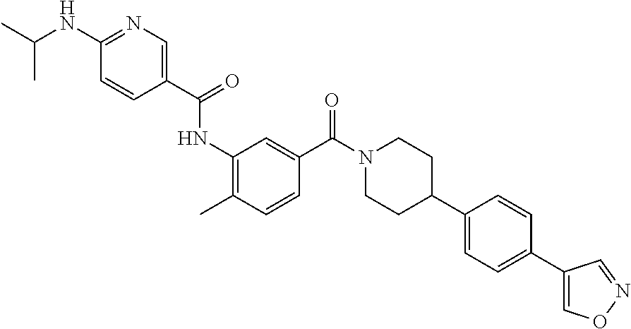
N(C1=NC=C(C(=O)NC2=C(C)C=CC(C(N3CCC(C4=CC=C(C5=CON=C5)C=C4)CC3)=O)=C2)C=C1)C(C)C
